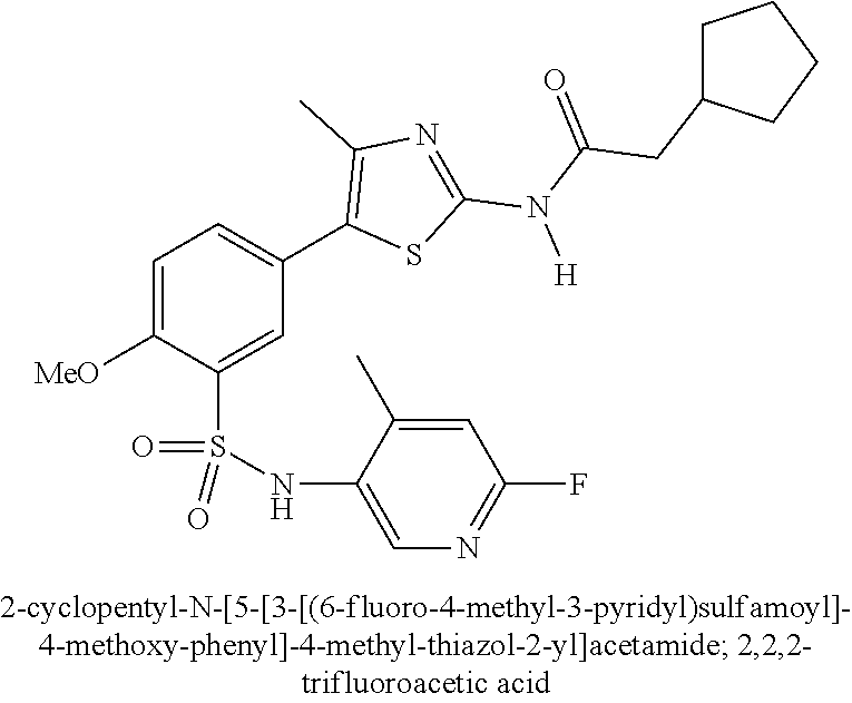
C1=C([OMe])C(S(NC2=CN=C(F)C=C2C)(=O)=O)=CC(C2=C(C)N=C(N(C(=O)CC3CCCC3)[H])S2)=C1
